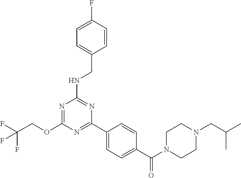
O(C1=NC(NCC2=CC=C(F)C=C2)=NC(C2=CC=C(C(N3CCN(CC(C)C)CC3)=O)C=C2)=N1)CC(F)(F)F
